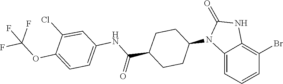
O=C1NC2=C(Br)C=CC=C2N1C1CCC(C(NC2=CC=C(OC(F)(F)F)C(Cl)=C2)=O)CC1
